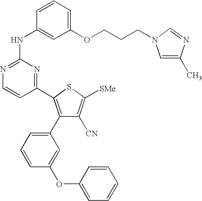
C1=CC(NC2=NC=CC(C3=C(C4=CC=CC(OC5=CC=CC=C5)=C4)C([CN])=C([SMe])S3)=N2)=CC(OCCCN2C=C(C)N=C2)=C1
